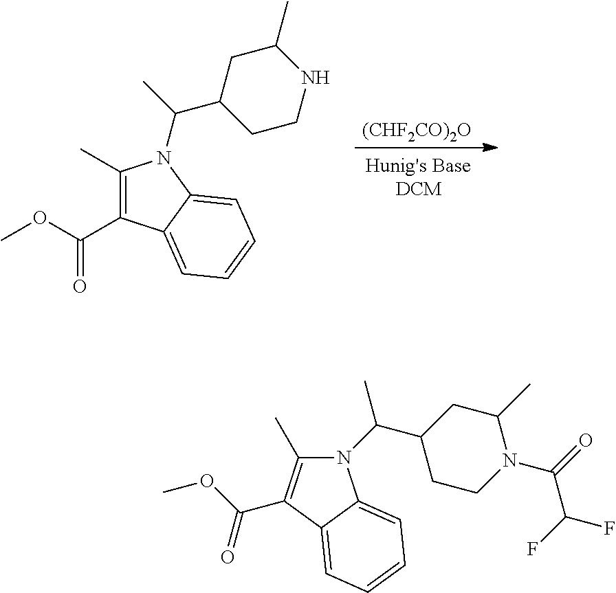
C1(C)=C(C(OC)=O)C2=CC=CC=C2N1C(C)C1CCNC(C)C1.[(CHF2CO)2O].N1(C(C2CCN(C(=O)C(F)F)C(C)C2)C)C(C)=C(C(OC)=O)C2=CC=CC=C12
